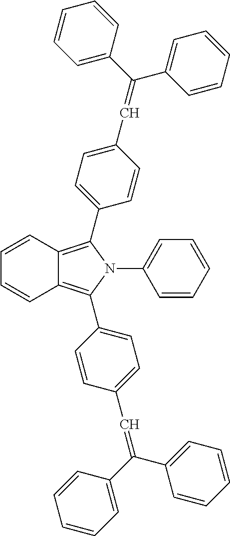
C1=CC=CC=C1N1C(C2=CC=C(C=C(C3=CC=CC=C3)C3=CC=CC=C3)C=C2)=C2C(=C1C1=CC=C(C=C(C3=CC=CC=C3)C3=CC=CC=C3)C=C1)C=CC=C2
